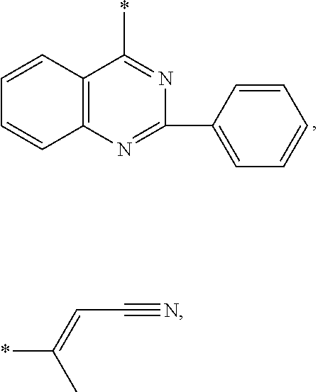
*C(=CC#N)C.C12=C(N=C(C3=CC=CC=C3)N=C1*)C=CC=C2
